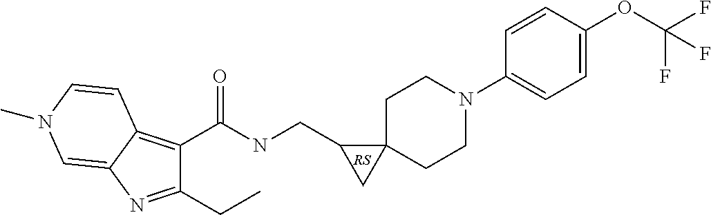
C1(CC)=NC2=CN(C)C=CC2=C1C(NCC1CC12CCN(C1=CC=C(OC(F)(F)F)C=C1)CC2)=O
